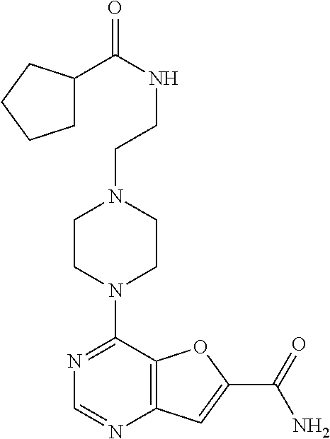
N1=C(N2CCN(CCNC(C3CCCC3)=O)CC2)C2=C(N=C1)C=C(C(=O)N)O2
